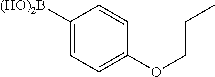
C1([(HO)2B])=CC=C(OCCC)C=C1
